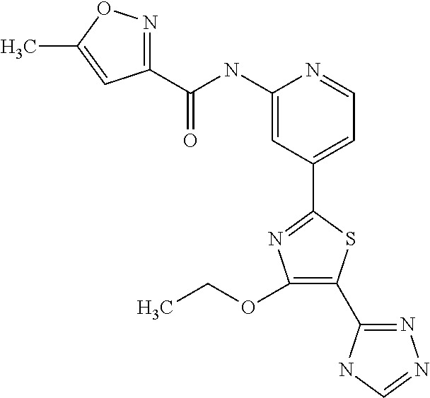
C1=C(C2=NC(OCC)=C(C3=NN=CN3)S2)C=C(NC(C2=NOC(C)=C2)=O)N=C1
